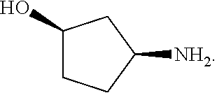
C1(O)CCC([NH2])C1
